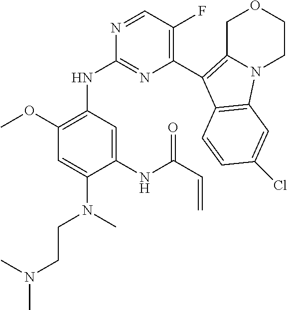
C1(F)=C(C2=C3COCCN3C3=C2C=CC(Cl)=C3)N=C(NC2=C(OC)C=C(N(CCN(C)C)C)C(NC(C=C)=O)=C2)N=C1
